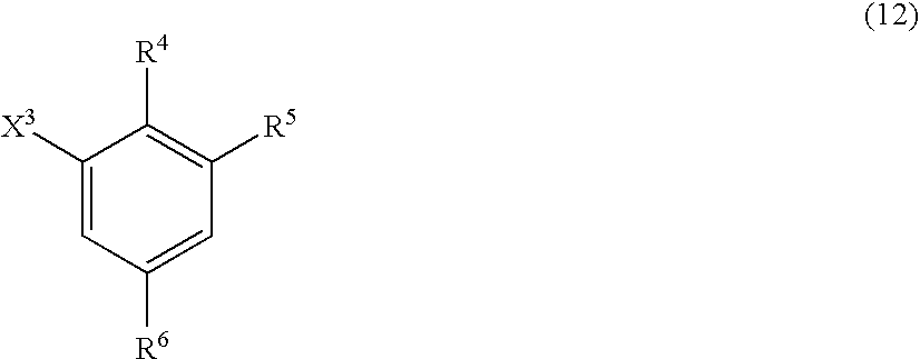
C1([X3])=CC([R6])=CC([R5])=C1[R4]
